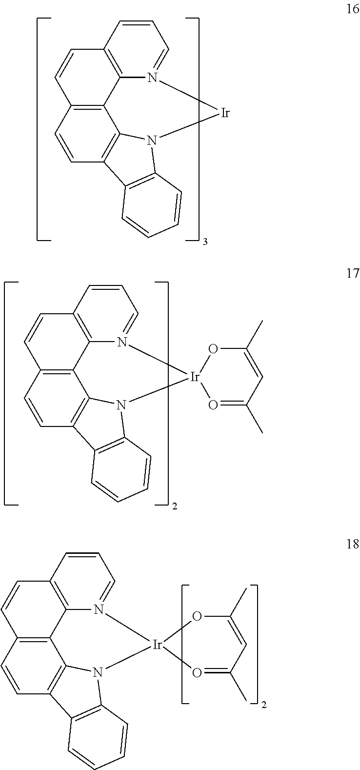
C12=C3C=CC4=C1N(C1=C4C=CC=C1)[Ir]N1=CC=CC(=C21)C=C3.C12=C3C=CC4=C1N(C1=C4C=CC=C1)[Ir]1(N4=CC=CC(=C24)C=C3)O=C(C)C=C(C)O1.C12=C3C=CC4=C1N(C1=C4C=CC=C1)[Ir]1(N4=CC=CC(=C24)C=C3)O=C(C)C=C(C)O1
